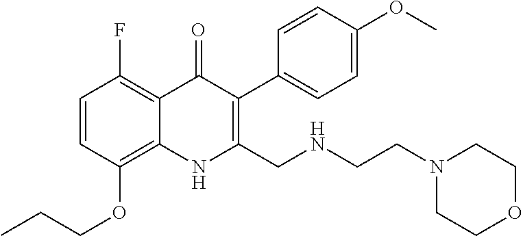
C1=CC(OCCC)=C2C(=C1F)C(=O)C(C1=CC=C(OC)C=C1)=C(CNCCN1CCOCC1)N2
